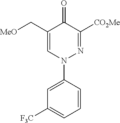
N1(C2=CC([F3C])=CC=C2)N=C([CO2Me])C(=O)C(C[MeO])=C1
